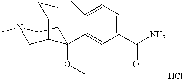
Cl.C1(C(N)=O)=CC=C(C)C(C2(OC)C3CN(C)CC2CCC3)=C1
